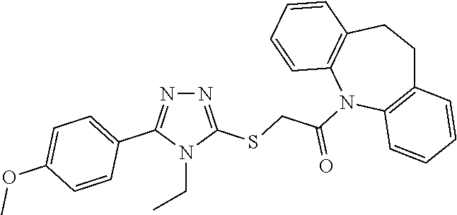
N1=C(SCC(=O)N2C3=C(CCC4=C2C=CC=C4)C=CC=C3)N(CC)C(C2=CC=C(OC)C=C2)=N1
